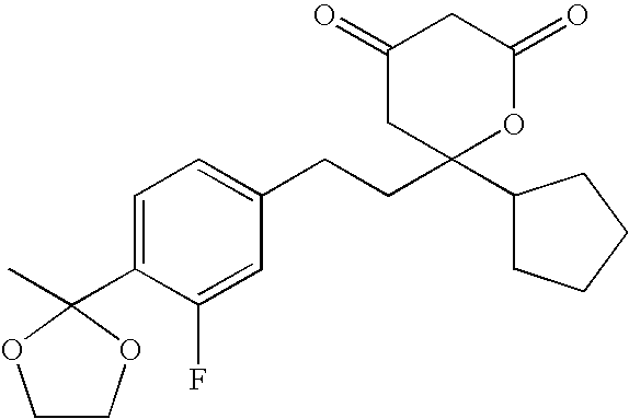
C1COC(C2=CC=C(CCC3(C4CCCC4)OC(=O)CC(=O)C3)C=C2F)(C)O1
